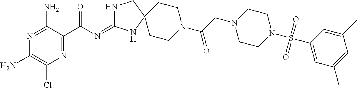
N1=C(N)C(C(N=C2NCC3(N2)CCN(C(CN2CCN(S(C4=CC(C)=CC(C)=C4)(=O)=O)CC2)=O)CC3)=O)=NC(Cl)=C1N
